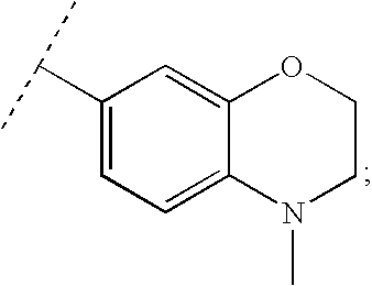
C1=C2C(=CC=C1C(C)C)N(C)CCO2
